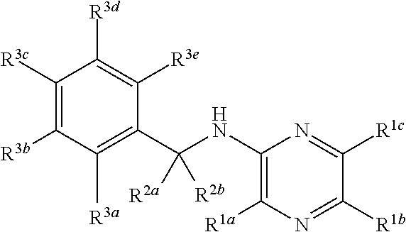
C1([R3c])=C([R3b])C([R3a])=C(C(NC2=C([R1a])N=C([R1b])C([R1c])=N2)([R2b])[R2a])C([R3e])=C1[R3d]
